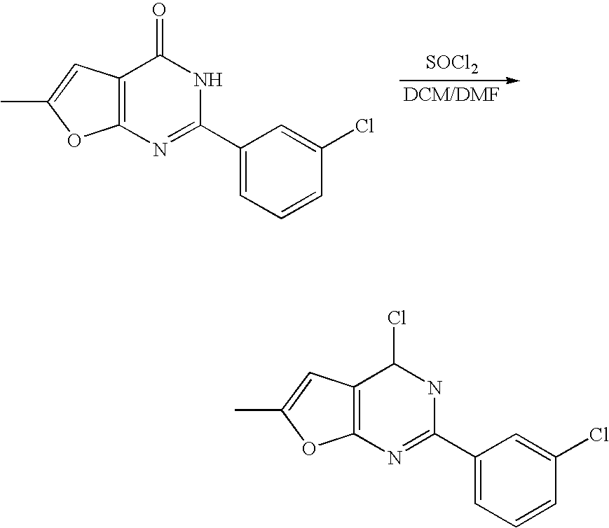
C12=C(C=C(C)O1)C(=O)NC(C1=CC=CC(Cl)=C1)=N2.[SOCl2].C12=C(C=C(C)O1)C(Cl)NC(C1=CC=CC(Cl)=C1)=N2
